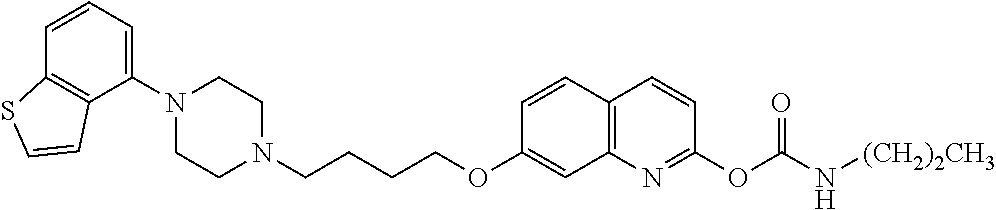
C1N(C2=CC=CC3=C2C=CS3)CCN(CCCCOC2=CC3=C(C=C2)C=CC(OC(N[(CH2)2CH3])=O)=N3)C1
